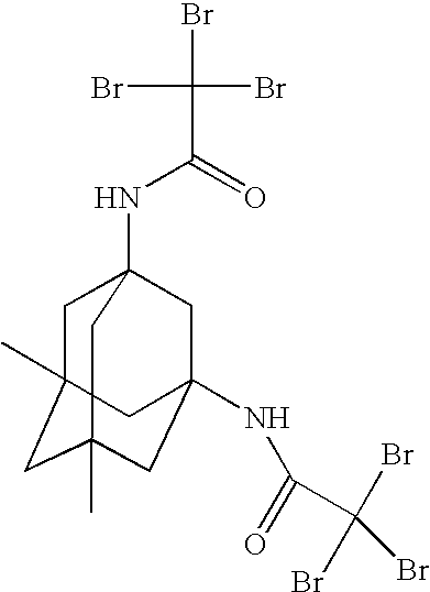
C1C2(C)CC3(C)CC(NC(=O)C(Br)(Br)Br)(CC1(NC(=O)C(Br)(Br)Br)C3)C2
